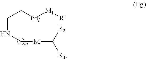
C(CC[M1][R])NC[M]C([R3])[R2]
